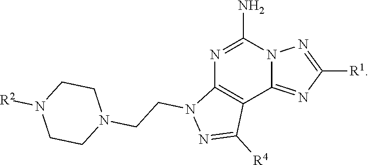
N1=C(N)N2C(=NC([R1])=N2)C2=C1N(CCN1CCN([R2])CC1)N=C2[R4]
